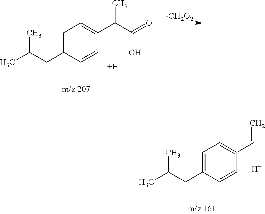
CC(CC1=CC=C(C(C(=O)O)C)C=C1)C.[H].[-CH2O2].CC(CC1=CC=C(C=C)C=C1)C.[H]
